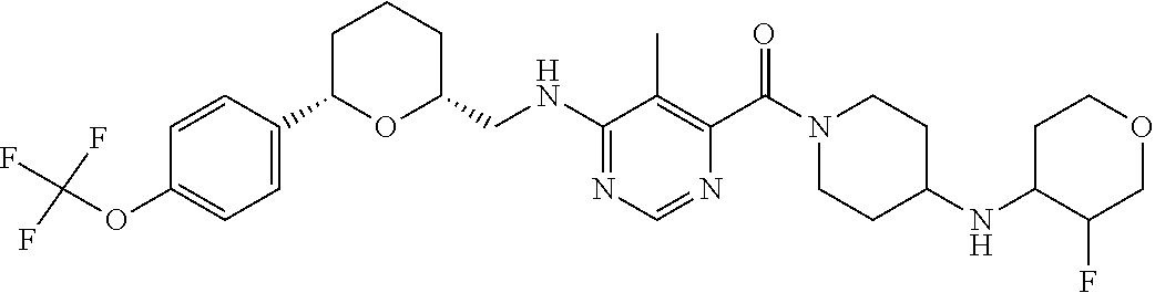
C1C(C2=CC=C(OC(F)(F)F)C=C2)OC(CNC2=NC=NC(C(N3CCC(NC4C(F)COCC4)CC3)=O)=C2C)CC1
